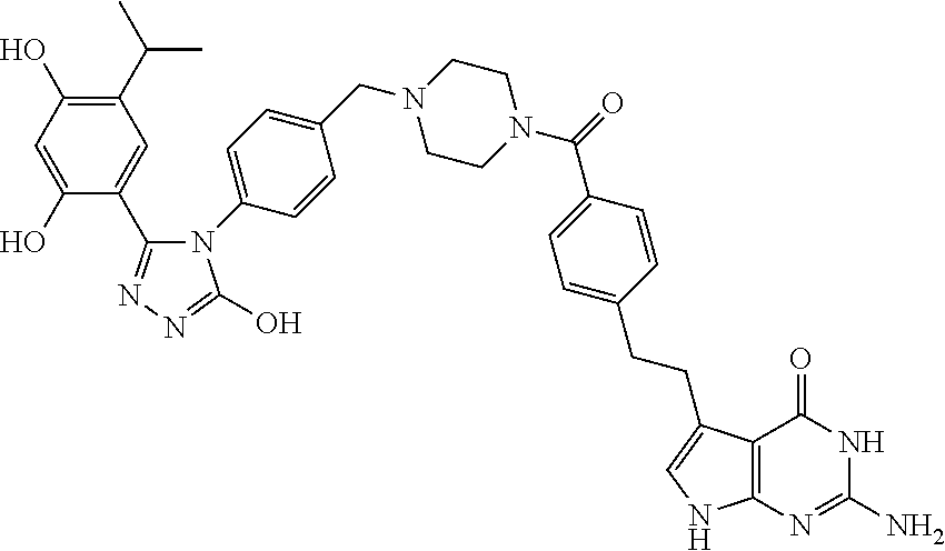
C1=CC(CN2CCN(C(C3=CC=C(CCC4=CNC5=C4C(=O)NC(N)=N5)C=C3)=O)CC2)=CC=C1N1C(O)=NN=C1C1=CC(C(C)C)=C(O)C=C1O
